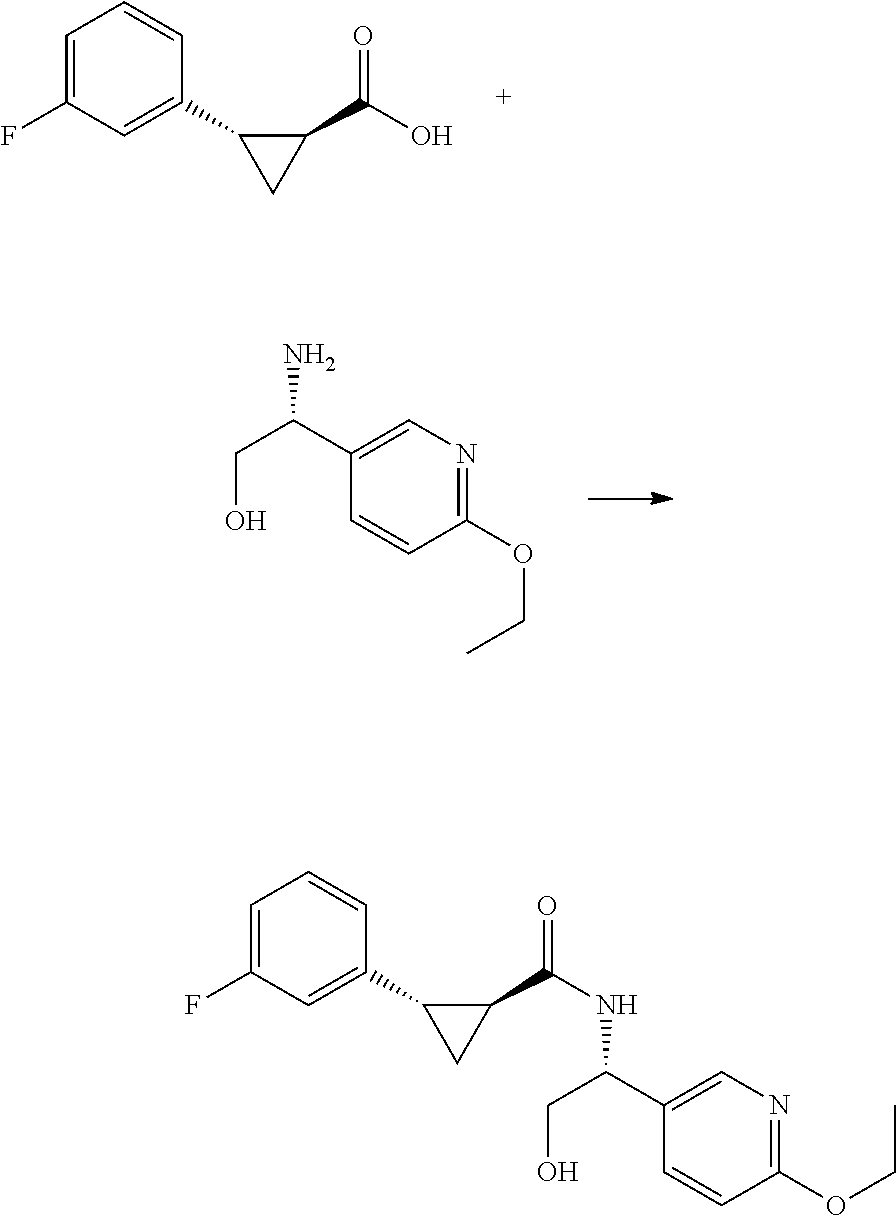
C1=C(F)C=C(C2CC2C(O)=O)C=C1.C1(OCC)=NC=C(C(CO)N)C=C1.C1=C(F)C=C(C2CC2C(=O)NC(C2=CN=C(OCC)C=C2)CO)C=C1
